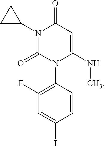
N1(C2CC2)C(=O)N(C2=C(F)C=C(I)C=C2)C(NC)=CC1=O
